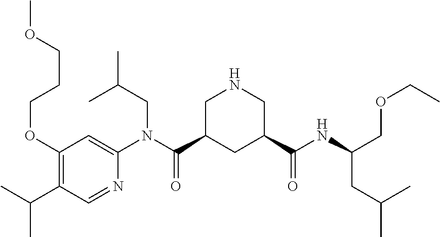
COCCCOC1=C(C(C)C)C=NC(N(C(C2CC(C(NC(COCC)CC(C)C)=O)CNC2)=O)CC(C)C)=C1
